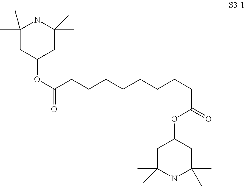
O(C(CCCCCCCCC(=O)OC1CC(C)(C)NC(C)(C)C1)=O)C1CC(C)(C)NC(C)(C)C1
